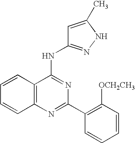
C12=C(N=C(C3=C([OCH2CH3])C=CC=C3)N=C1NC1=NNC(C)=C1)C=CC=C2
